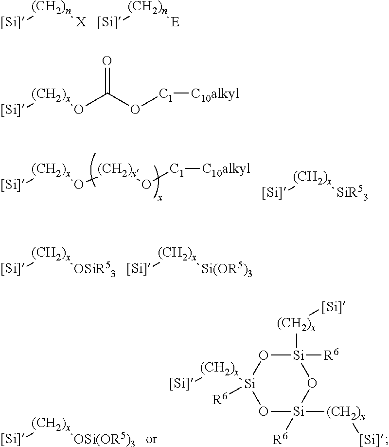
[Si][(CH2)n][X].[Si][(CH2)n][E].[Si][(CH2)x]O[(CH2)x]O[C1][C10alkyl].[Si][(CH2)x][SiR53].[Si][(CH2)x][OSiR53].[Si][(CH2)x][Si(OR5)3].[Si][(CH2)x][OSi(OR5)3].O1[Si]([(CH2)x][Si])([R6])O[Si]([R6])([(CH2)x][Si])O[Si]1([R6])[(CH2)x][Si].[Si][(CH2)x]OC(O[C1][C10alkyl])=O
